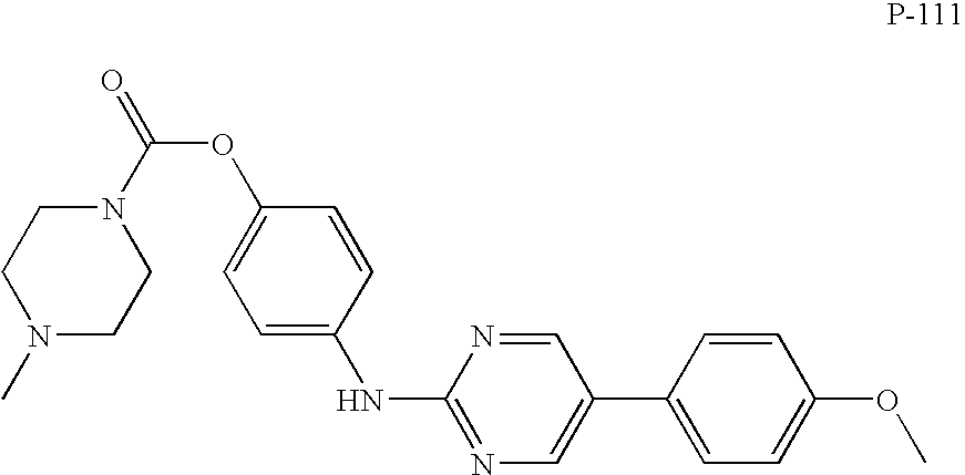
C1N(C)CCN(C(OC2=CC=C(NC3=NC=C(C4=CC=C(OC)C=C4)C=N3)C=C2)=O)C1
